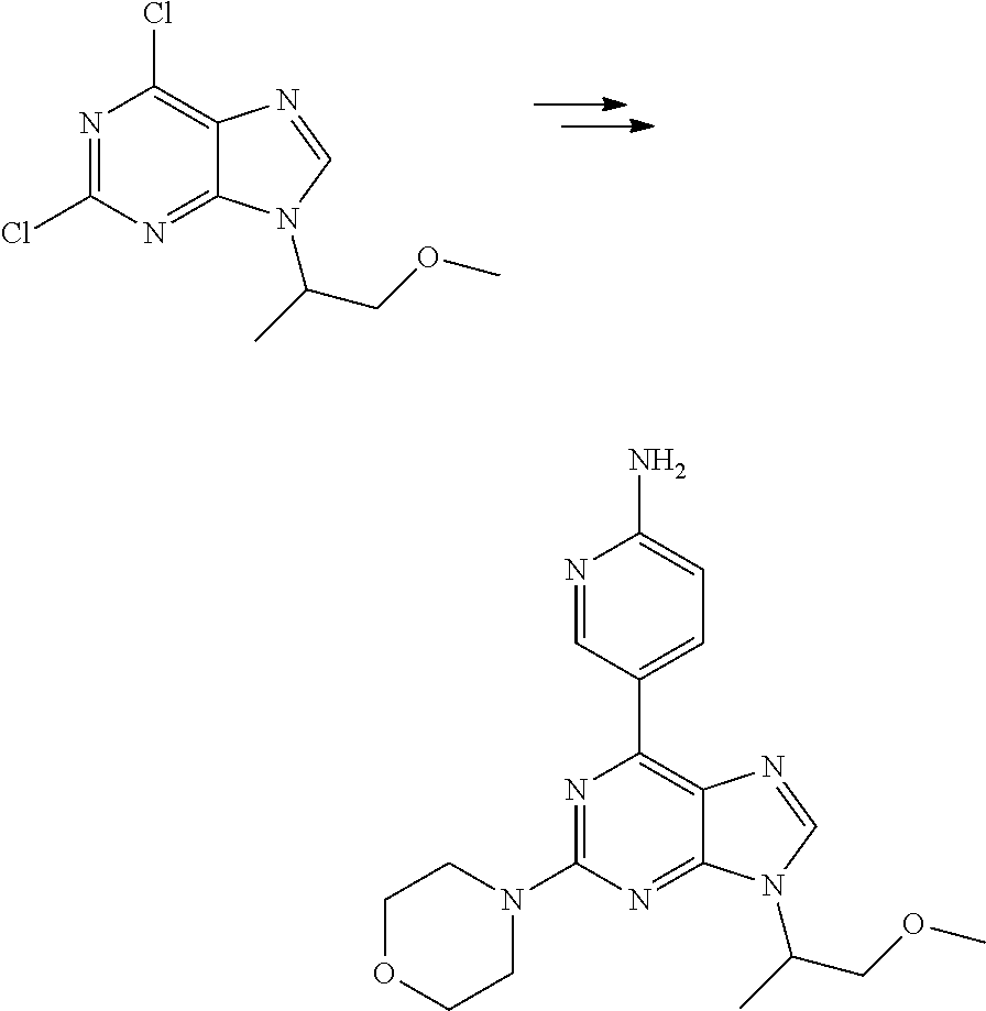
N1=C(Cl)N=C2C(=C1Cl)N=CN2C(C)COC.N1=C(N2CCOCC2)N=C2C(=C1C1=CC=C(N)N=C1)N=CN2C(C)COC
